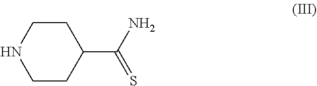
C1CC(C(N)=S)CCN1
